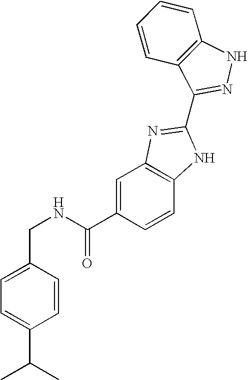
C1=C(C(C)C)C=CC(CNC(C2=CC3=C(C=C2)NC(C2=NNC4=C2C=CC=C4)=N3)=O)=C1
